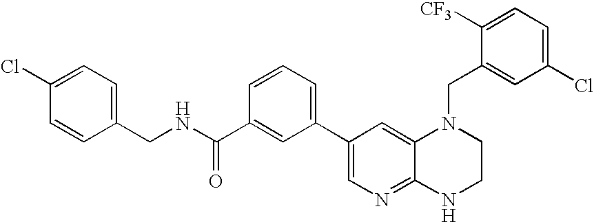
C1(C2=CC=CC(C(NCC3=CC=C(Cl)C=C3)=O)=C2)=CN=C2C(=C1)N(CC1=CC(Cl)=CC=C1[CF3])CCN2
